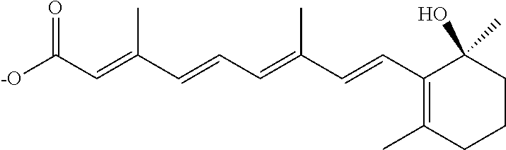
[-O]C(C=C(C=CC=C(C=CC1=C(C)CCCC1(O)C)C)C)=O
